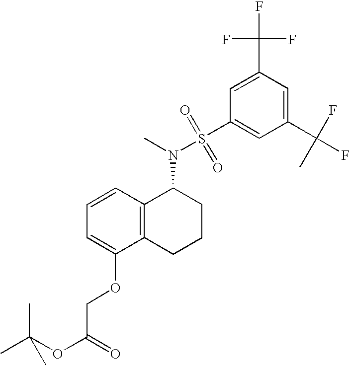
C1=CC=C(OCC(OC(C)(C)C)=O)C2=C1C(N(S(C1=CC(C(F)(C)F)=CC(C(F)(F)F)=C1)(=O)=O)C)CCC2
